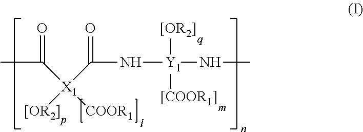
C([X1]([[OR2]])(C(N[Y1]([[OR2]])([[COOR1]])NC)=O)[COOR1])(C)=O
